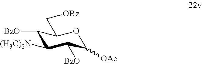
C1([(H3C)2N])C([BzO])C([OAc])OC(C[OBz])C1[BzO]
